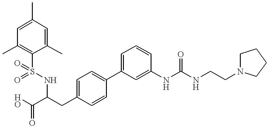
C1=C(CC(NS(C2=C(C)C=C(C)C=C2C)(=O)=O)C(O)=O)C=CC(C2=CC=CC(NC(=O)NCCN3CCCC3)=C2)=C1
